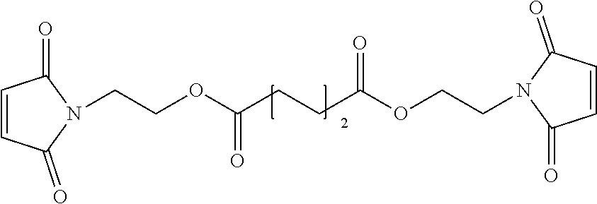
C1=CC(=O)N(CCOC(CCC(OCCN2C(=O)C=CC2=O)=O)=O)C1=O
